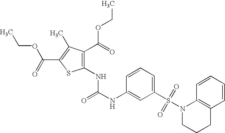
CCOC(C1=C(C)C(C(=O)OCC)=C(NC(NC2=CC(S(N3CCCC4=C3C=CC=C4)(=O)=O)=CC=C2)=O)S1)=O
